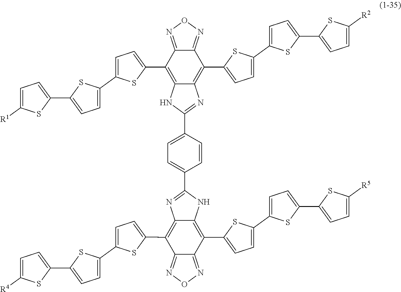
C12=C(C3=CC=C(C4=CC=C(C5=CC=C([R1])S5)S4)S3)C3=NON=C3C(C3=CC=C(C4=CC=C(C5=CC=C([R2])S5)S4)S3)=C1N=C(C1=CC=C(C3=NC4=C(C5=CC=C(C6=CC=C(C7=CC=C([R4])S7)S6)S5)C5=NON=C5C(C5=CC=C(C6=CC=C(C7=CC=C([R5])S7)S6)S5)=C4N3)C=C1)N2
